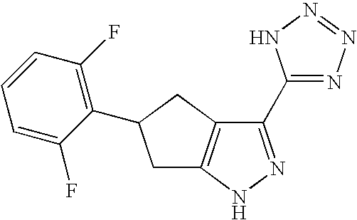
C1(C2=NN=NN2)=NNC2=C1CC(C1=C(F)C=CC=C1F)C2
